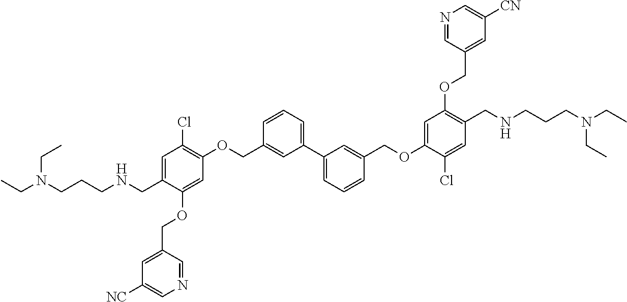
C1=C(CNCCCN(CC)CC)C(OCC2=CC([NC])=CN=C2)=CC(OCC2=CC(C3=CC=CC(COC4=CC(OCC5=CC([CN])=CN=C5)=C(CNCCCN(CC)CC)C=C4Cl)=C3)=CC=C2)=C1Cl
